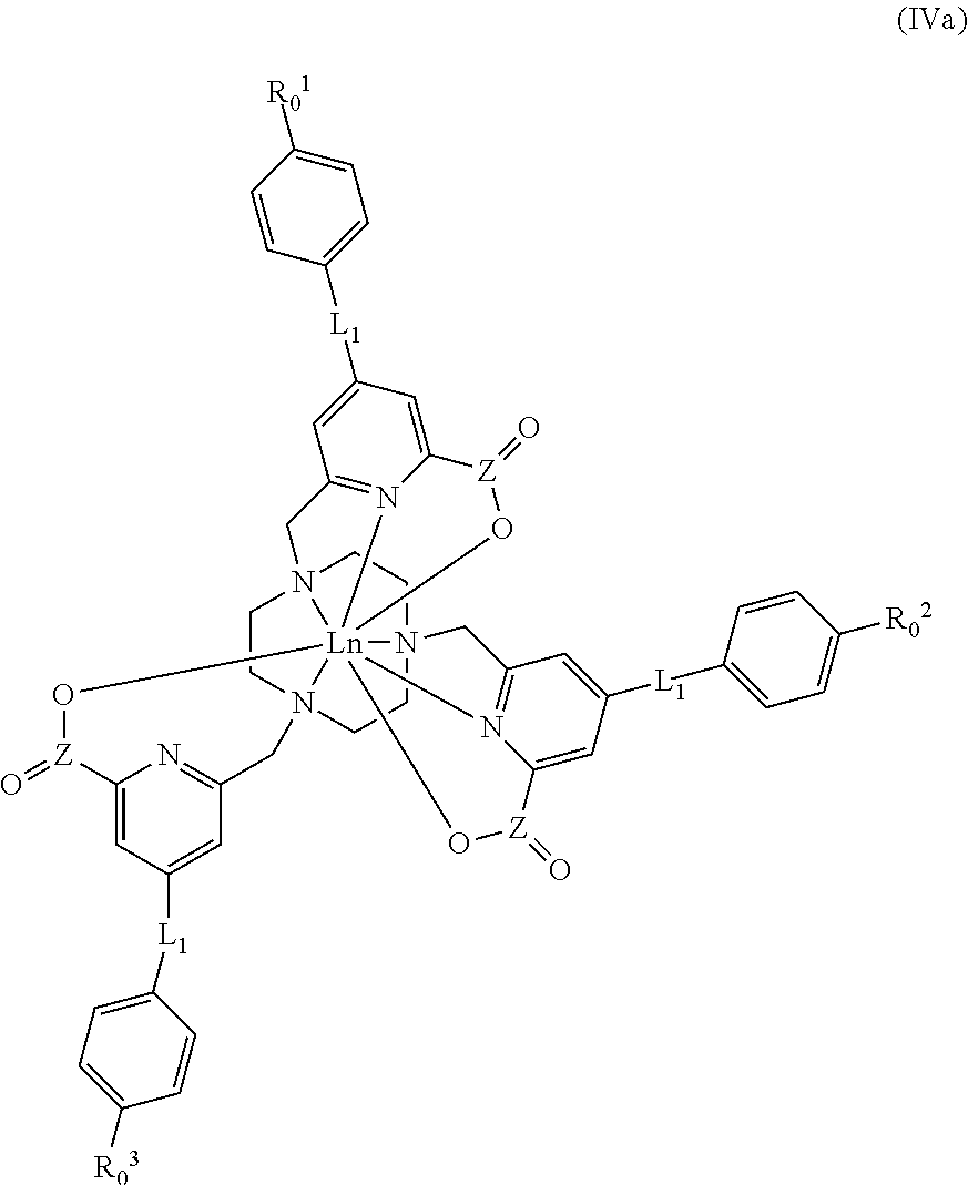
C1CN23CCN45CCN16CC1=N7C(=CC([L1]C8=CC=C([R01])C=C8)=C1)[Z](=O)O[Ln]64271(N2=C(C5)C=C([L1]C4=CC=C([R02])C=C4)C=C2[Z](=O)O1)O[Z](=O)C1=CC([L1]C2=CC=C([R03])C=C2)=CC(=N1)C3
